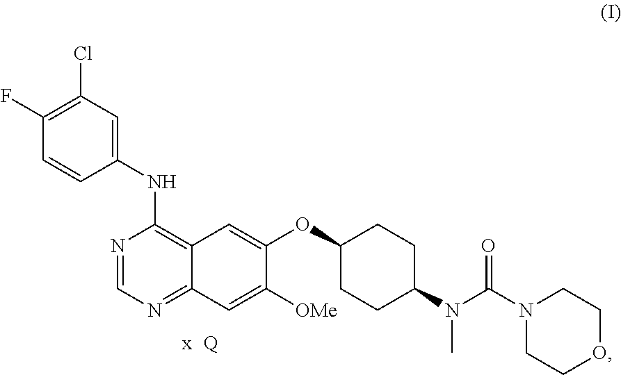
[Q].C1(NC2=C3C(=NC=N2)C=C([OMe])C(OC2CCC(N(C(N4CCOCC4)=O)C)CC2)=C3)=CC(Cl)=C(F)C=C1
